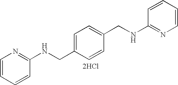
C1=CC=CC(NCC2=CC=C(CNC3=NC=CC=C3)C=C2)=N1.[2HCl]
